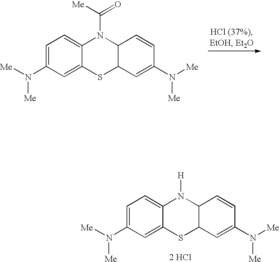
C1=C(N([Me])[Me])C=C2C(=C1)N(C([Me])=O)C1C(S2)C=C(N([Me])[Me])C=C1.C1=C(N([Me])[Me])C=C2C(=C1)N([H])C1C(S2)C=C(N([Me])[Me])C=C1.[2 HCl]
